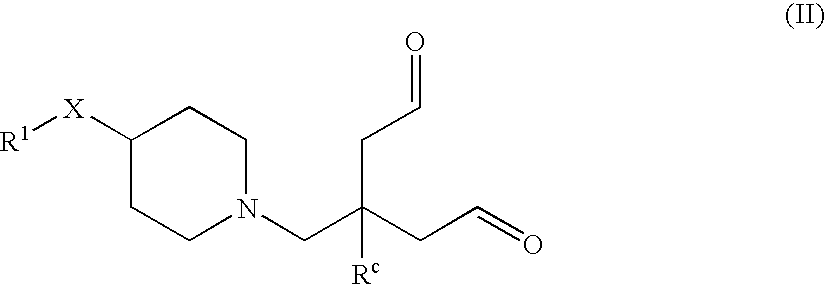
C1([X][R1])CCN(CC(CC=O)(CC=O)[Rc])CC1
